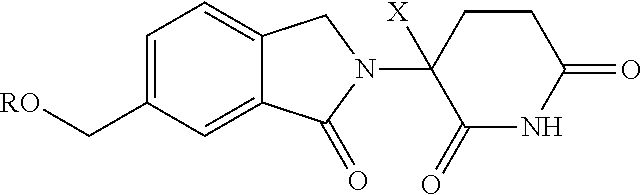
C1(C[RO])=CC=C2C(=C1)C(=O)N(C1([X])C(=O)NC(=O)CC1)C2
